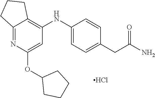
C12=NC(OC3CCCC3)=CC(NC3=CC=C(CC(N)=O)C=C3)=C1CCC2.Cl
